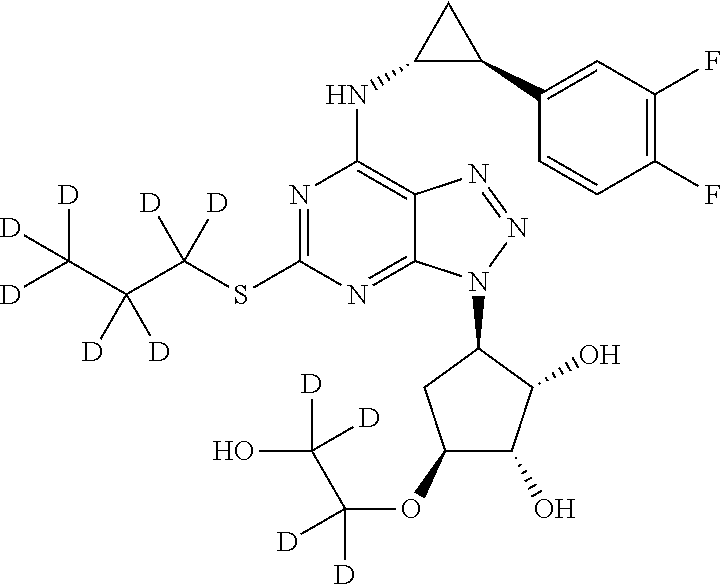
C1(C2CC2NC2=C3C(=NC(SC(C(C([D])([D])[D])([D])[D])([D])[D])=N2)N(C2CC(OC(C(O)([D])[D])([D])[D])C(O)C2O)N=N3)=CC(F)=C(F)C=C1
